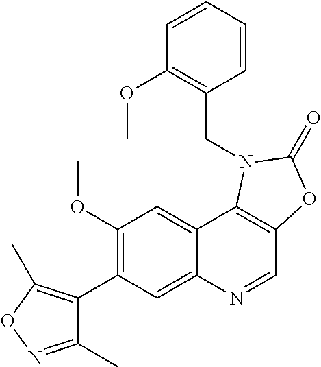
C1(C2=C(OC)C=C3C(=C2)N=CC2=C3N(CC3=C(OC)C=CC=C3)C(=O)O2)=C(C)ON=C1C
